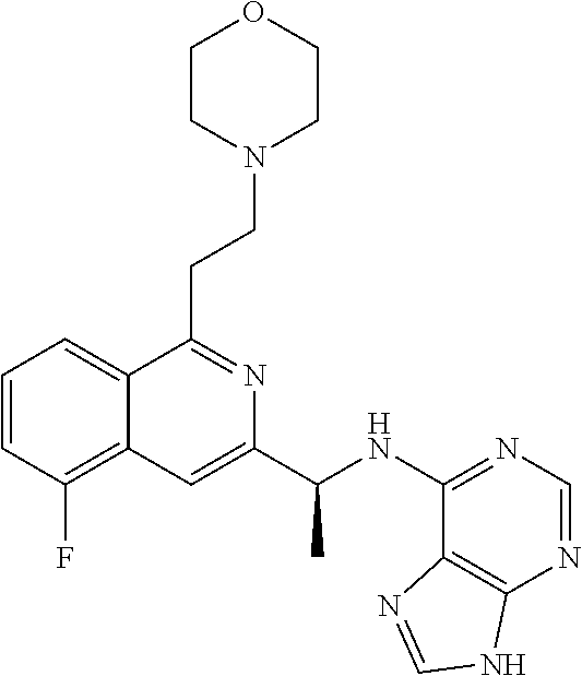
C1=CC(F)=C2C(=C1)C(CCN1CCOCC1)=NC(C(NC1=NC=NC3=C1N=CN3)C)=C2
